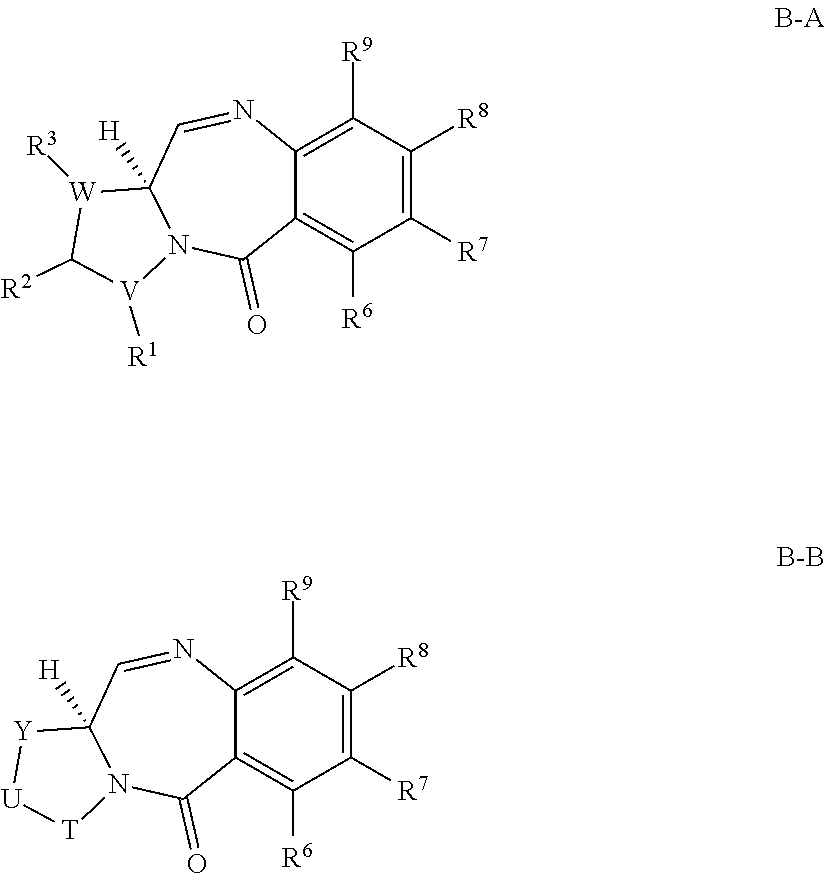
C12=C([R9])C([R8])=C([R7])C([R6])=C1C(=O)N1C([H])(C=N2)[W]([R3])C([R2])[V]1[R1].C12=C([R9])C([R8])=C([R7])C([R6])=C1C(=O)N1C([H])(C=N2)[Y][U][T]1
